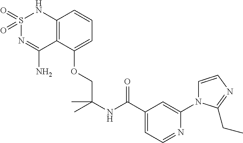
C12=C(C(OCC(C)(C)NC(=O)C3=CC=NC(N4C=CN=C4CC)=C3)=CC=C1)C(N)=NS(=O)(=O)N2
